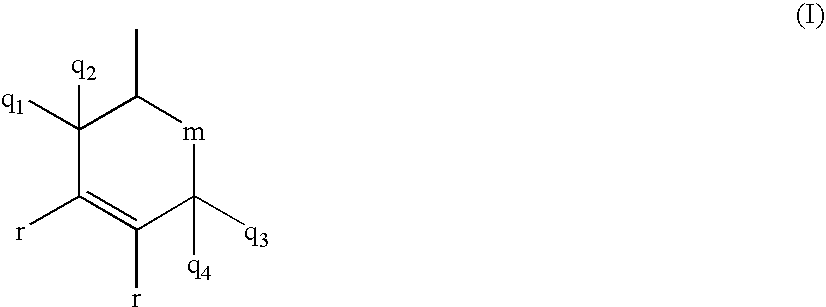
C1([q1])([q2])C([r])=C([r])C([q3])([q4])[m]C1C
